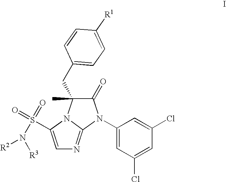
C1=C(S(=O)(N([R3])[R2])=O)N2C(=N1)N(C1=CC(Cl)=CC(Cl)=C1)C(=O)C2(CC1=CC=C([R1])C=C1)C
